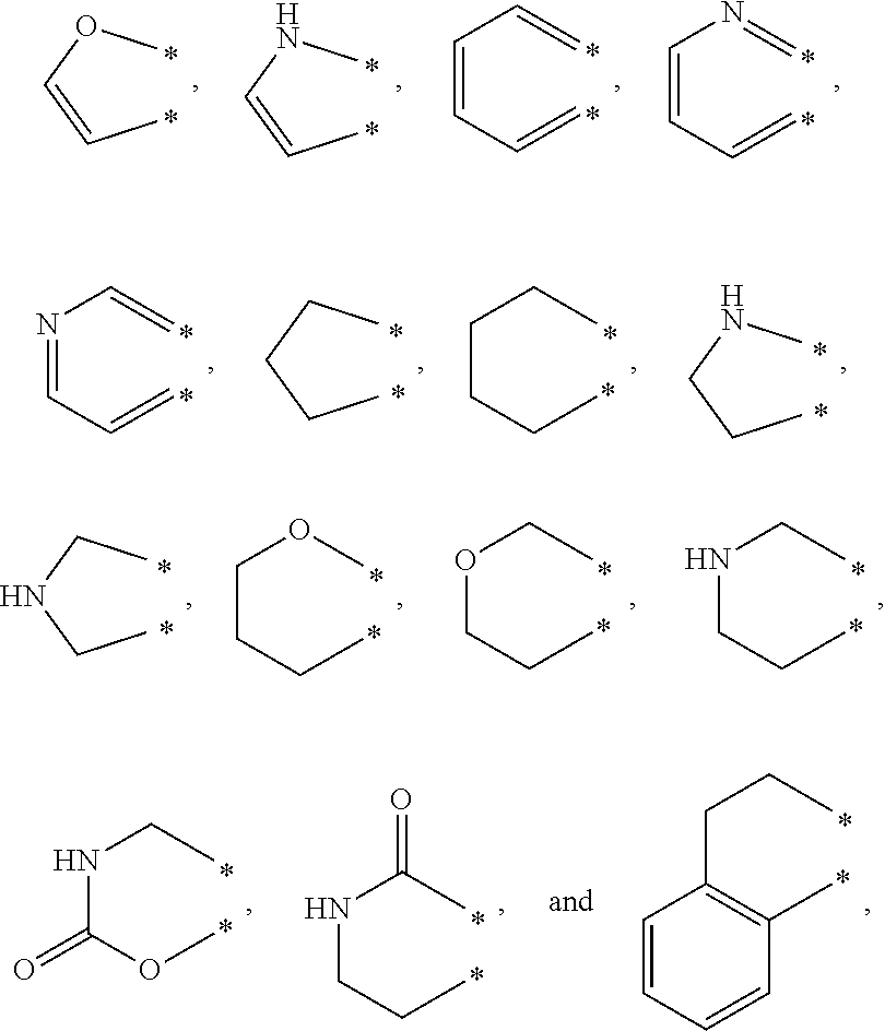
CC=COC.CC=CNC.C(=CC=C)C=C.C(=CC=C)N=C.N(=CC=C)C=C.CCCCC.C(CCC)CC.CCCNC.CCNCC.C(CCC)OC.O(CCC)CC.N(CCC)CC.N(C(OC)=O)CC.N(CCC)C(C)=O.C(C1=C(C)C=CC=C1)CC
